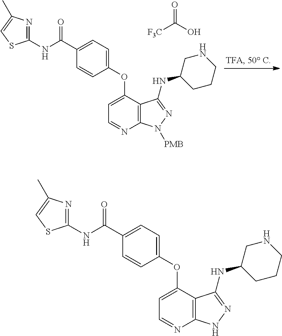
C12=C(N=CC=C1OC1=CC=C(C(NC3=NC(C)=CS3)=O)C=C1)NN=C2NC1CNCCC1.C12=C(N=CC=C1OC1=CC=C(C(NC3=NC(C)=CS3)=O)C=C1)N([PMB])N=C2NC1CNCCC1.O=C(O)[F3C]
